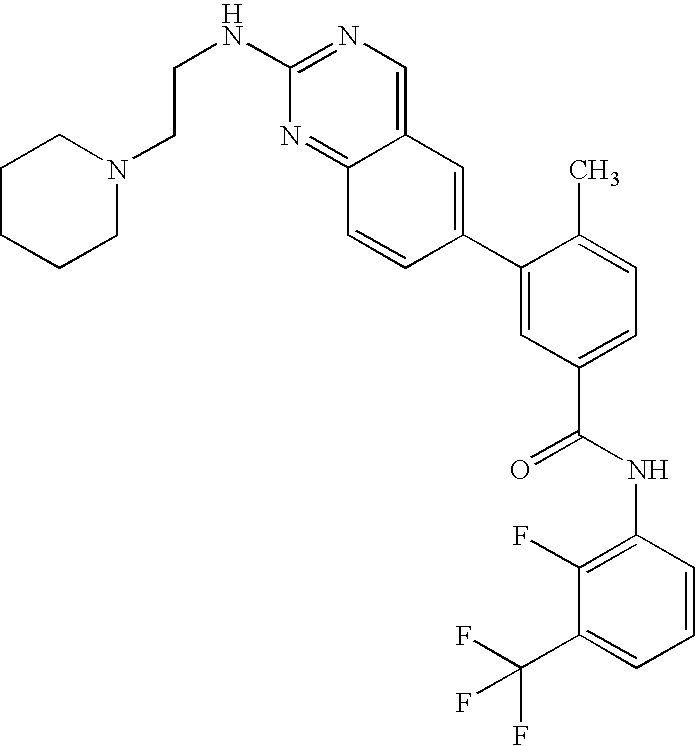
C(NC1=NC=C2C(=N1)C=CC(C1=CC(C(NC3=C(F)C(C(F)(F)F)=CC=C3)=O)=CC=C1C)=C2)CN1CCCCC1
